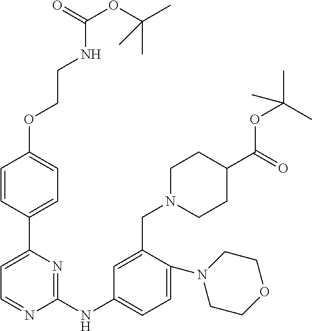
C1=CC(C2=CC=NC(NC3=CC=C(N4CCOCC4)C(CN4CCC(C(=O)OC(C)(C)C)CC4)=C3)=N2)=CC=C1OCCNC(OC(C)(C)C)=O
